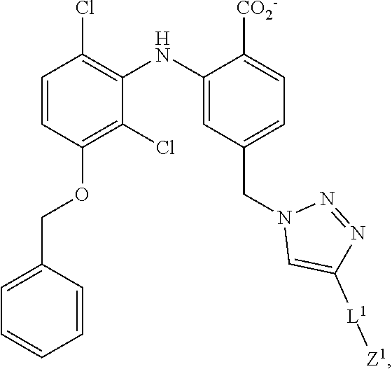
C1=CC(OCC2=CC=CC=C2)=C(Cl)C(NC2=CC(CN3C=C([L1][Z1])N=N3)=CC=C2[CO2-])=C1Cl
